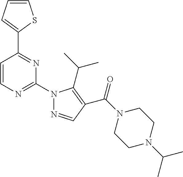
C1=CC=C(C2=NC(N3N=CC(C(N4CCN(C(C)C)CC4)=O)=C3C(C)C)=NC=C2)S1
